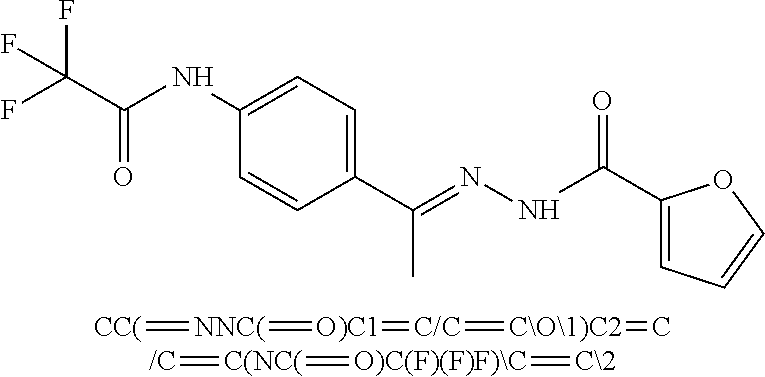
C1(C(=NNC(=O)C2=CC=CO2)C)=CC=C(NC(C(F)(F)F)=O)C=C1.[CC(]=[NNC(]=[O)C1]=[C/C]=[C\O\1)C2]=C.[/C]=[C(NC(]=[O)C(F)(F)F)\C]=[C\2]
